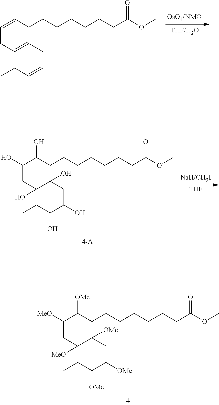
C(=CCCCCCCCC(OC)=O)CC=CCC=CCC.[MeO]C(C(CCCCCCCC(OC)=O)[OMe])CC(C(CC(C(CC)[OMe])[OMe])[OMe])[MeO].[THF].OC(C(CCCCCCCC(OC)=O)O)CC(C(CC(C(CC)O)O)O)O
